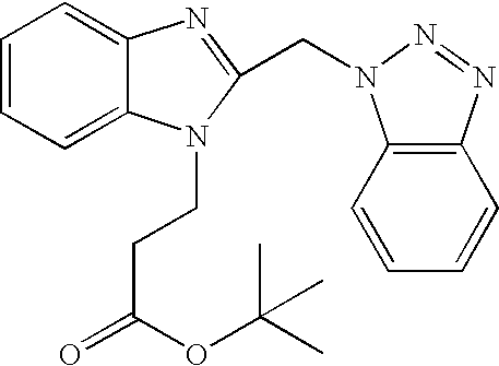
C1=CC=C2C(=C1)N=C(CN1C3=C(C=CC=C3)N=N1)N2CCC(=O)OC(C)(C)C
